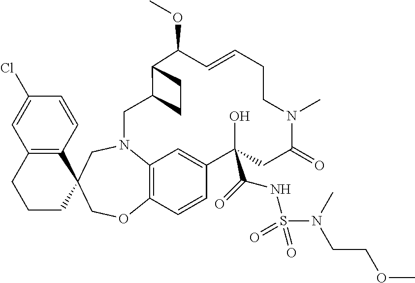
C12=C(C=CC(Cl)=C1)C1(CCC2)COC2=C3N(C1)CC1C(C(OC)C=CCCN(C)C(=O)CC(C(=O)NS(=O)(=O)N(CCOC)C)(O)C(=C3)C=C2)CC1
